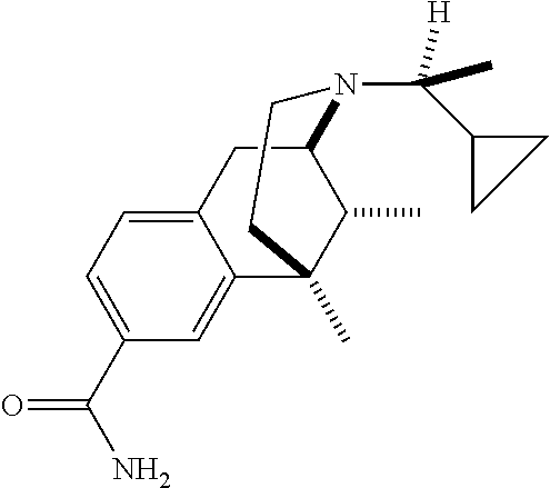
C1(C(N)=O)=CC=C2C(=C1)C1(C)C(C)C(C2)N(C(C2CC2)([H])C)CC1
